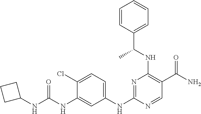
C1(Cl)=CC=C(NC2=NC(NC(C3=CC=CC=C3)C)=C(C(N)=O)C=N2)C=C1NC(NC1CCC1)=O
